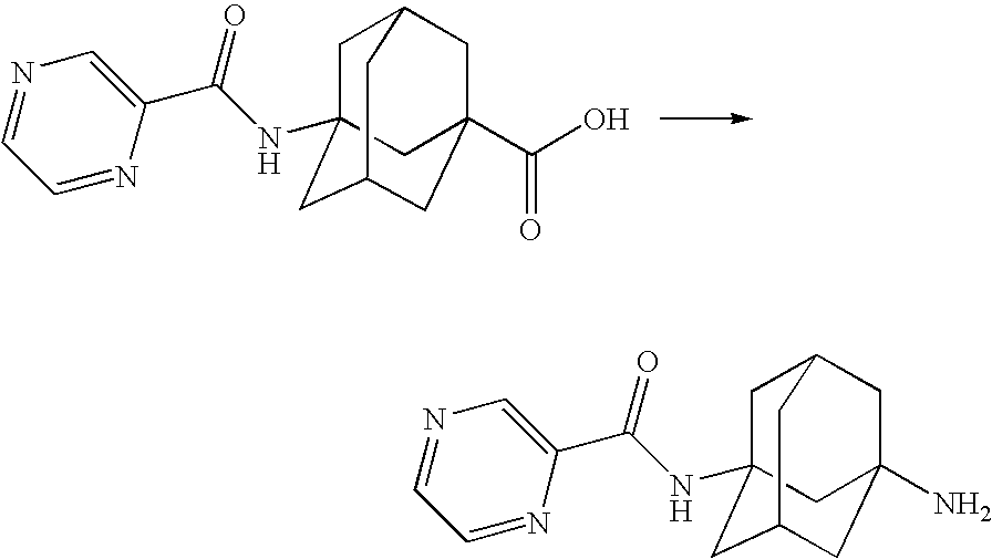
C1C2(NC(C3=CN=CC=N3)=O)CC3CC(C(O)=O)(CC1C3)C2.C1C2(NC(C3=CN=CC=N3)=O)CC3CC(N)(CC1C3)C2
